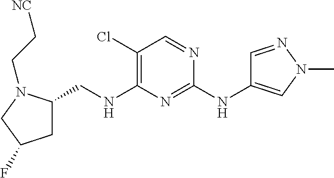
C1(Cl)=C(NCC2CC(F)CN2CC[NC])N=C(NC2=CN(C)N=C2)N=C1
